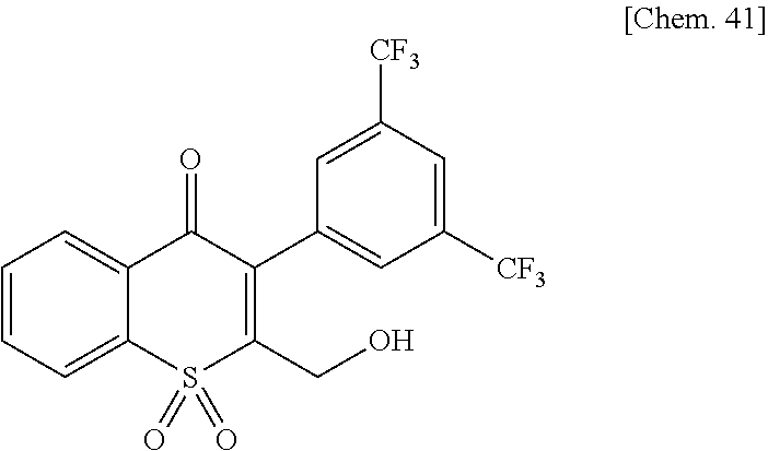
C1=CC=C2C(=C1)C(=O)C(C1=CC([CF3])=CC([CF3])=C1)=C(CO)S2(=O)=O
